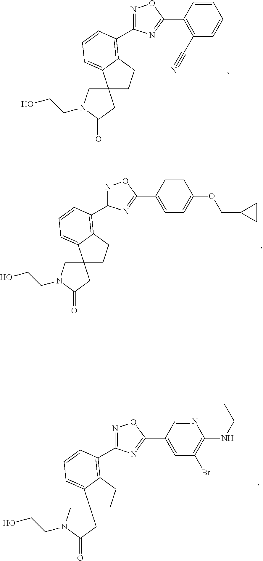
C12(CN(CCO)C(=O)C1)CCC1=C(C3=NOC(C4=C(C#N)C=CC=C4)=N3)C=CC=C21.C12(CN(CCO)C(=O)C1)CCC1=C(C3=NOC(C4=CC=C(OCC5CC5)C=C4)=N3)C=CC=C21.C12(CN(CCO)C(=O)C1)CCC1=C(C3=NOC(C4=CC(Br)=C(NC(C)C)N=C4)=N3)C=CC=C21
